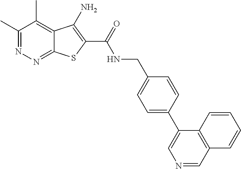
C1(C)=NN=C2C(=C1C)C(N)=C(C(=O)NCC1=CC=C(C3=CN=CC4=C3C=CC=C4)C=C1)S2
